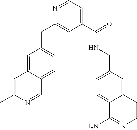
N1=CC=C(C(NCC2=CC=C3C(=C2)C=CN=C3N)=O)C=C1CC1=CC=C2C(=C1)C=C(C)N=C2
